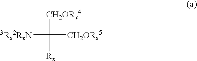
[CH2ORx4]C([CH2ORx5])([3Rx2RxN])[Rx]
